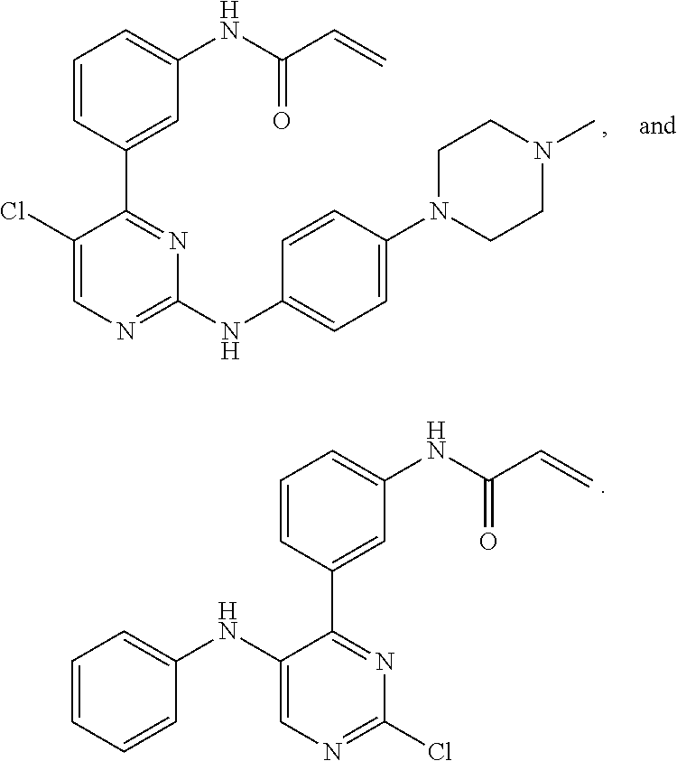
C1(Cl)=CN=C(NC2=CC=C(N3CCN(C)CC3)C=C2)N=C1C1=CC(NC(C=C)=O)=CC=C1.C1(NC2=CC=CC=C2)=CN=C(Cl)N=C1C1=CC(NC(C=C)=O)=CC=C1
